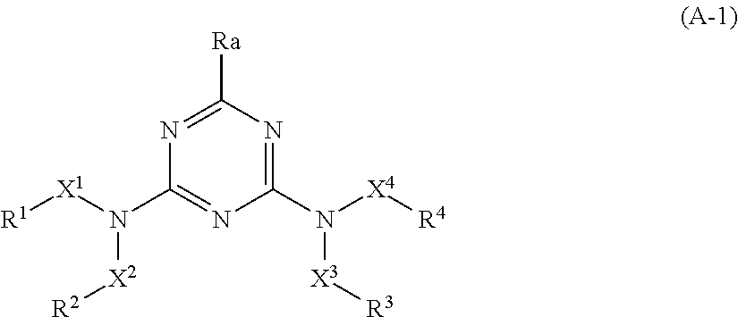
C1(N([X4][R4])[X3][R3])=NC([Ra])=NC(N([X1][R1])[X2][R2])=N1
